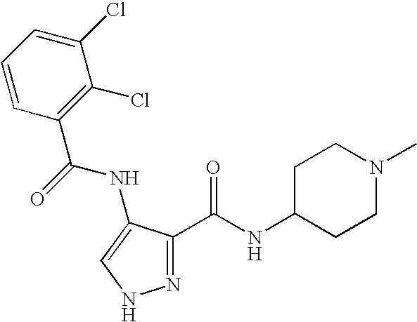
C1=CC(C(NC2=CNN=C2C(=O)NC2CCN(C)CC2)=O)=C(Cl)C(Cl)=C1
